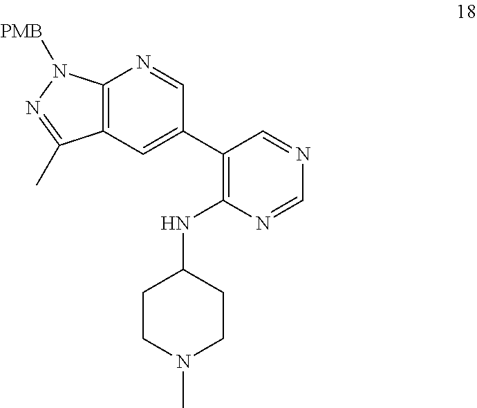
C12=C(C=C(C3=C(NC4CCN(C)CC4)N=CN=C3)C=N1)C(C)=NN2[PMB]
